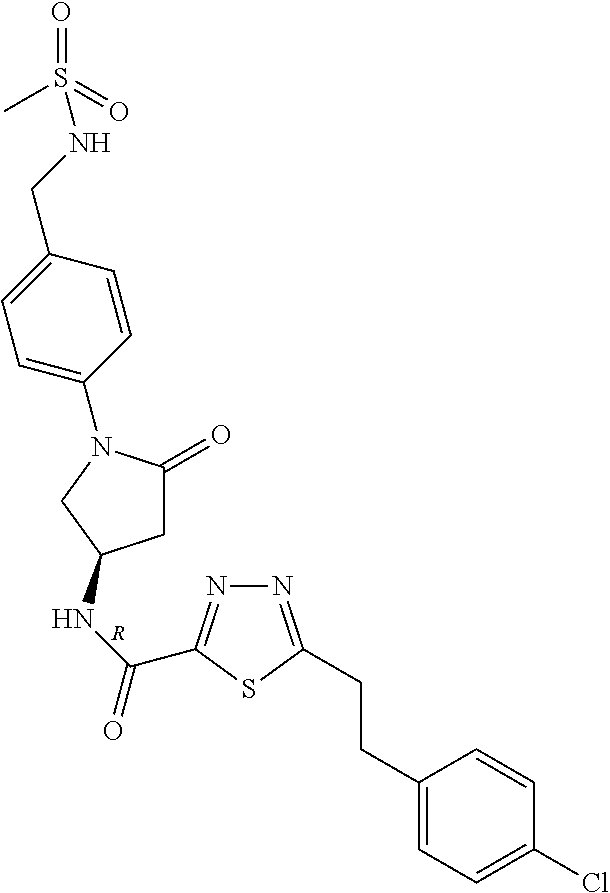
[R].CS(=O)(=O)NCC1=CC=C(N2C(=O)CC(NC(=O)C3=NN=C(CCC4=CC=C(Cl)C=C4)S3)C2)C=C1
